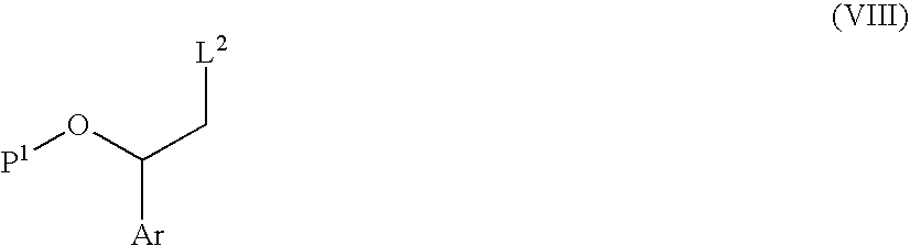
[P1]OC(C[L2])[Ar]
